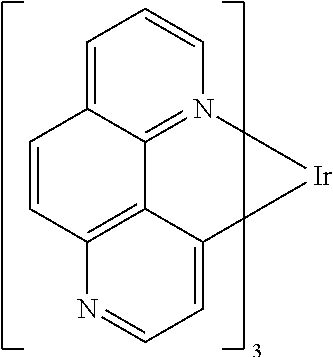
C1=C2C3=N(C=C1)[Ir]C1=CC=NC(=C31)C=C2
